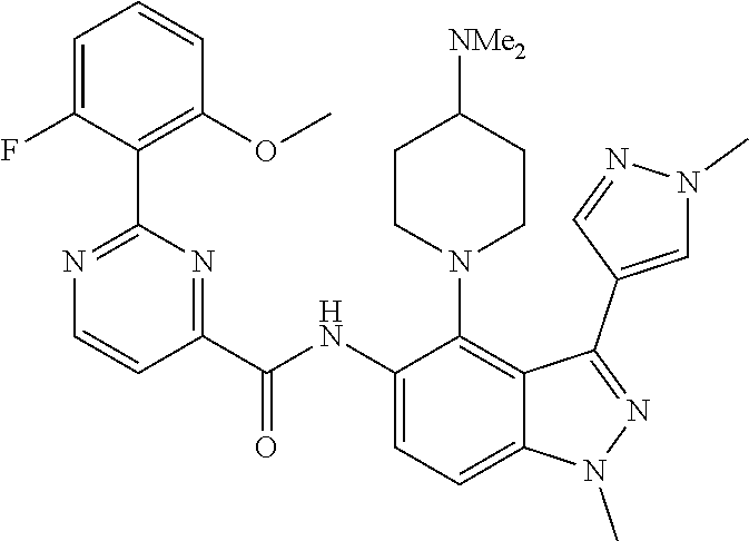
C1(NC(C2=NC(C3=C(OC)C=CC=C3F)=NC=C2)=O)=CC=C2C(=C1N1CCC([NMe2])CC1)C(C1=CN(C)N=C1)=NN2C
